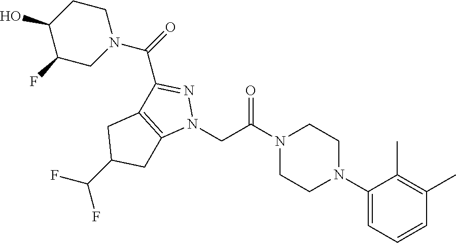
N1(CC(N2CCN(C3=CC=CC(C)=C3C)CC2)=O)N=C(C(=O)N2CCC(O)C(F)C2)C2=C1CC(C(F)F)C2
